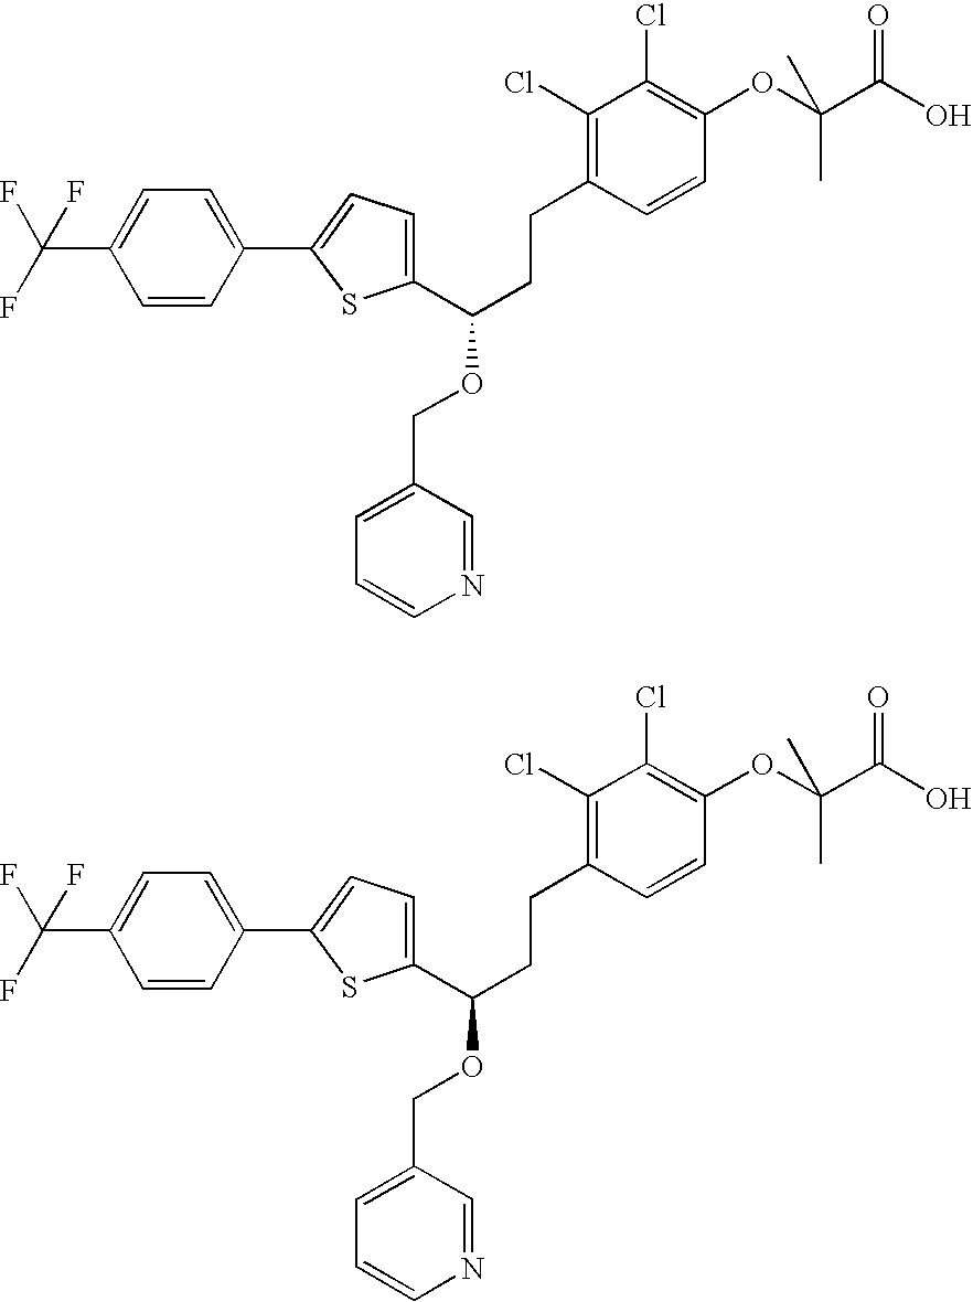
C1(C(CCC2=C(Cl)C(Cl)=C(OC(C(O)=O)(C)C)C=C2)OCC2=CC=CN=C2)=CC=C(C2=CC=C(C(F)(F)F)C=C2)S1.C1(C(CCC2=C(Cl)C(Cl)=C(OC(C(O)=O)(C)C)C=C2)OCC2=CC=CN=C2)=CC=C(C2=CC=C(C(F)(F)F)C=C2)S1
